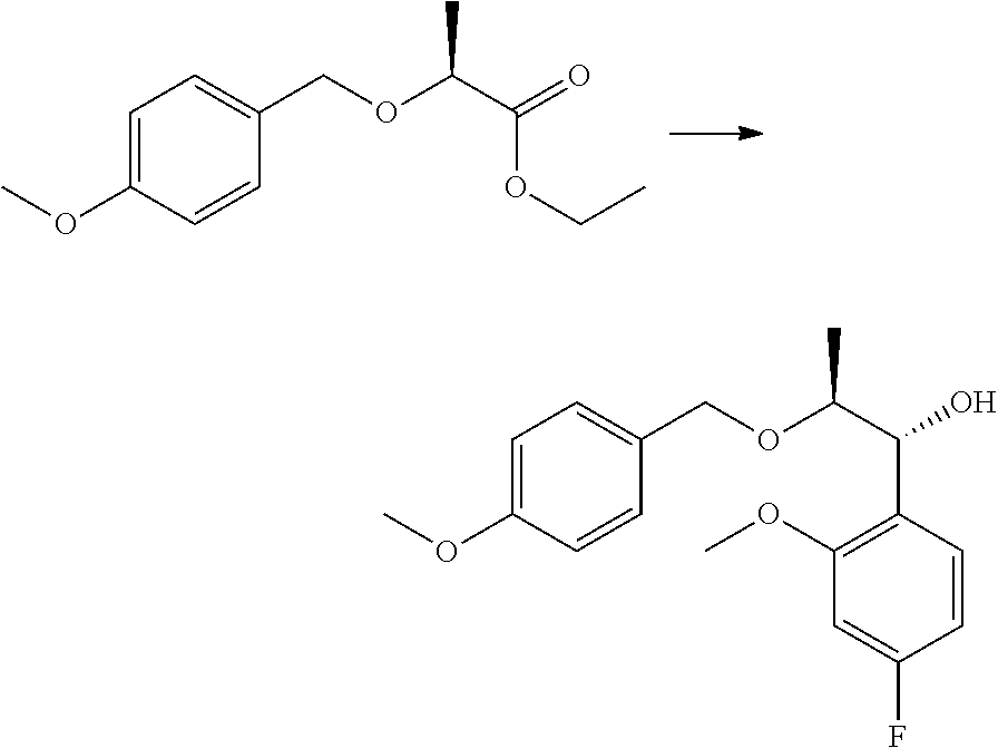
C1=C(OC)C=CC(COC(C(=O)OCC)C)=C1.C1=C(OC)C=CC(COC(C(O)C2=C(OC)C=C(F)C=C2)C)=C1
